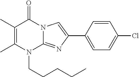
CC1=C(C)C(=O)N2C(=NC(C3=CC=C(Cl)C=C3)=C2)N1CCCCC
